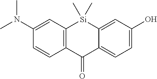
C12=C(C=C(N(C)C)C=C1)[Si](C)(C)C1=CC(O)=CC=C1C2=O
